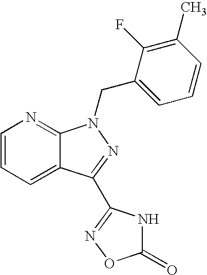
C1=CC=C2C(=N1)N(CC1=CC=CC(C)=C1F)N=C2C1=NOC(=O)N1
